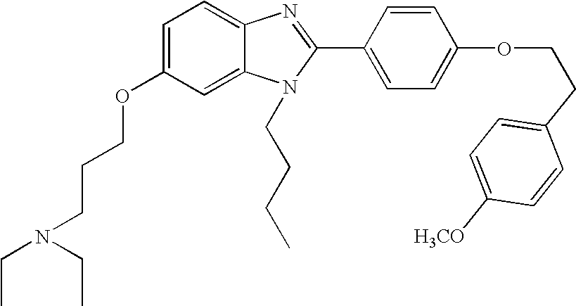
C1=C(OCCCN(CC)CC)C=C2C(=C1)N=C(C1=CC=C(OCCC3=CC=C([H3CO])C=C3)C=C1)N2CCCC
